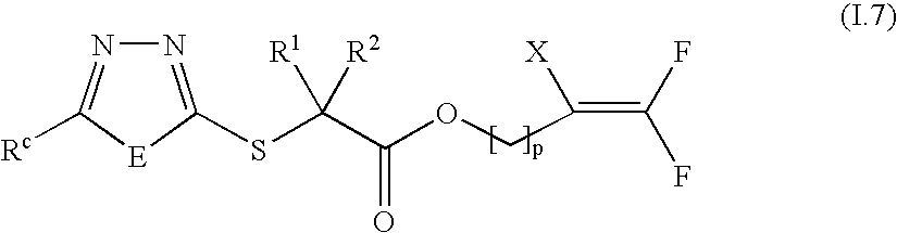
N1=C(SC(C(OCC(=C(F)F)[X])=O)([R1])[R2])[E]C([Rc])=N1
